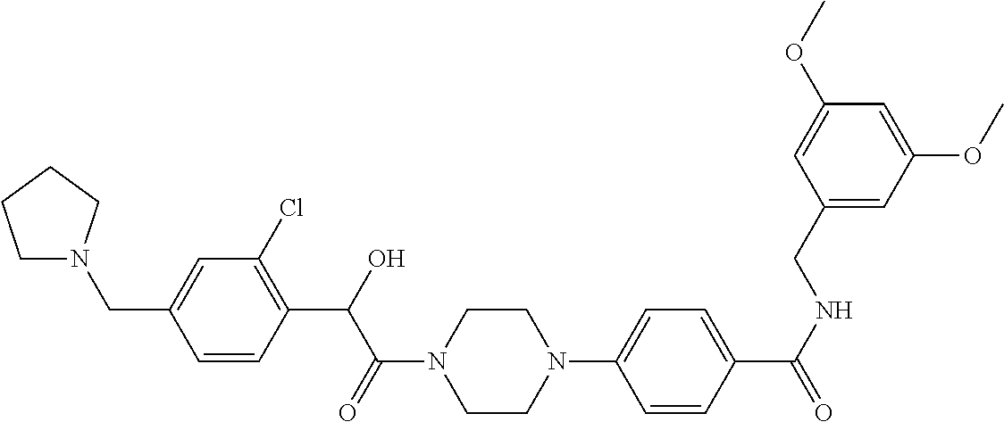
C1N(CC2=CC(Cl)=C(C(O)C(=O)N3CCN(C4=CC=C(C(=O)NCC5=CC(OC)=CC(OC)=C5)C=C4)CC3)C=C2)CCC1
